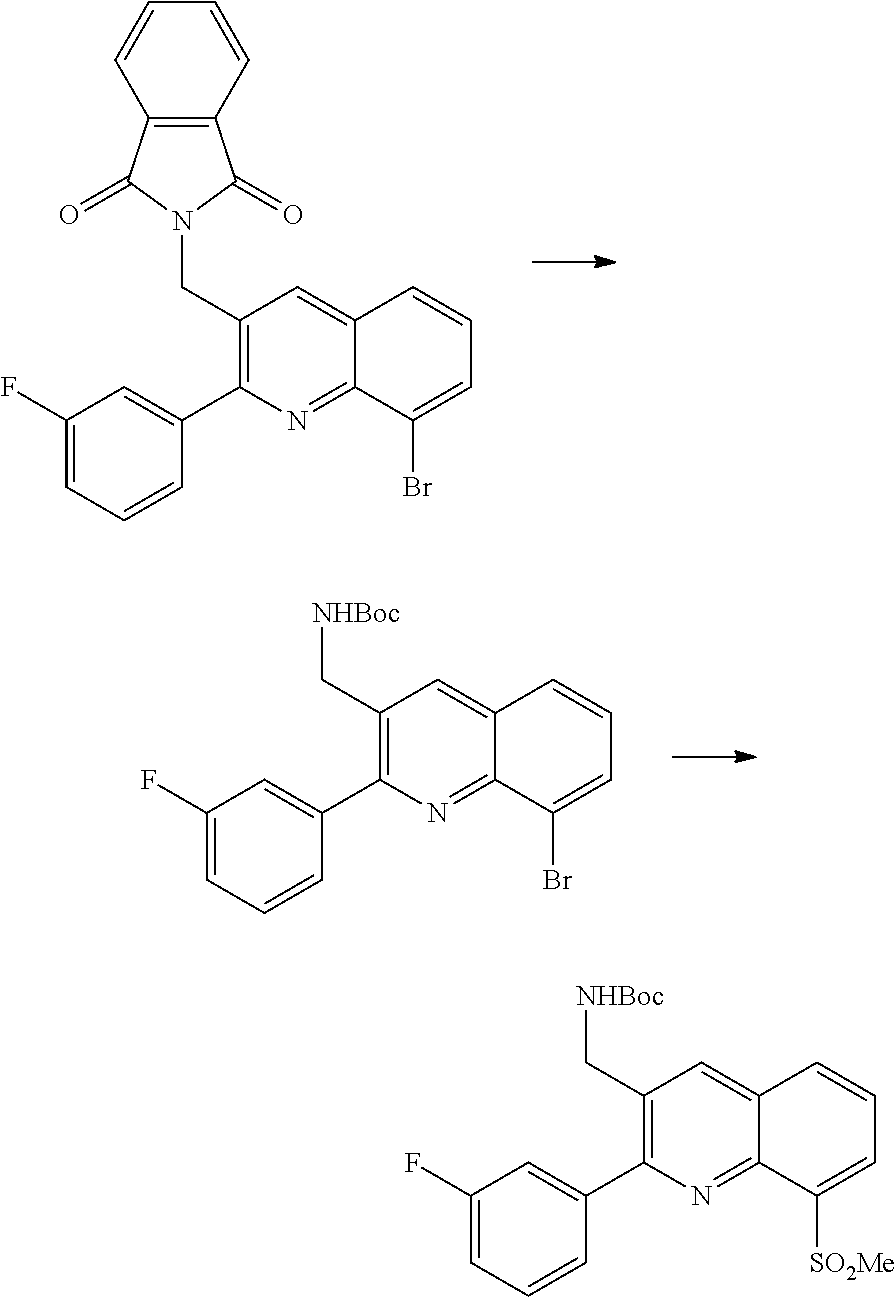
C1(C2=C(CN3C(=O)C4=C(C3=O)C=CC=C4)C=C3C(=N2)C(Br)=CC=C3)=CC(F)=CC=C1.C1(C2=C(C[NHBoc])C=C3C(=N2)C(Br)=CC=C3)=CC(F)=CC=C1.C1(C2=C(C[NHBoc])C=C3C(=N2)C([SO2Me])=CC=C3)=CC(F)=CC=C1
